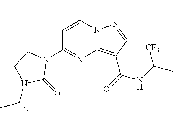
C1=C(C)N2C(=C(C(=O)NC(C)[CF3])C=N2)N=C1N1CCN(C(C)C)C1=O
